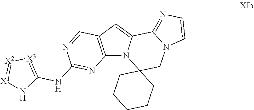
C12=C(C=C3N1C1(CN4C3=NC=C4)CCCCC1)C=NC(NC1=[X3][X2]=[X1]N1)=N2
